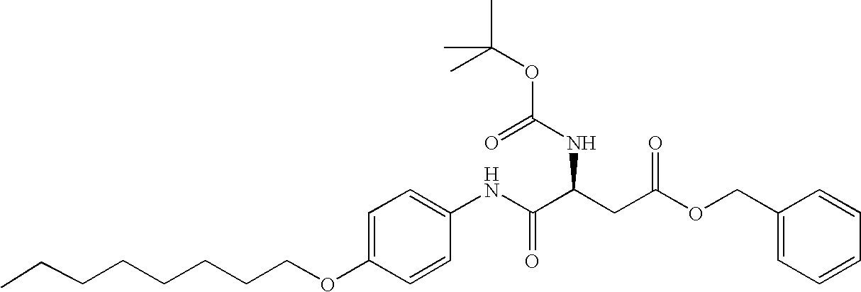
C1=C(OCCCCCCCC)C=CC(NC(C(CC(OCC2=CC=CC=C2)=O)NC(=O)OC(C)(C)C)=O)=C1
